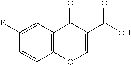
C1(=O)C2=C(OC=C1C(O)=O)C=CC(F)=C2
